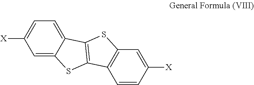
C1=C([X])C=C2C(=C1)C1=C(S2)C2=C(S1)C=C([X])C=C2
